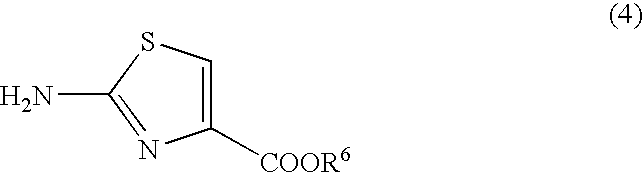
C1(N)=NC([COOR6])=CS1
